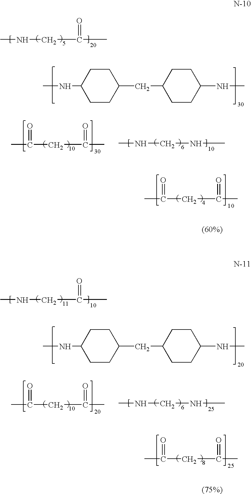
CNC1CCC(CC2CCC(NC)CC2)CC1.CNCC(=O)C.CC(CC(C)=O)=O.CNCNC.CC(CC(=O)C)=O.CNC1CCC(CC2CCC(NC)CC2)CC1.CNCC(=O)C.CC(CC(C)=O)=O.CNCNC.CC(CC(=O)C)=O
